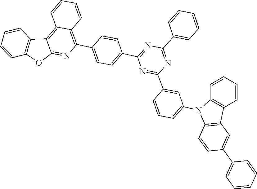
C12=C(C=CC=C1)C1=C(N2C2=CC=CC(C3=NC(C4=CC=C(C5=C6C(=C7C8=C(OC7=N5)C=CC=C8)C=CC=C6)C=C4)=NC(C4=CC=CC=C4)=N3)=C2)C=CC(C2=CC=CC=C2)=C1
